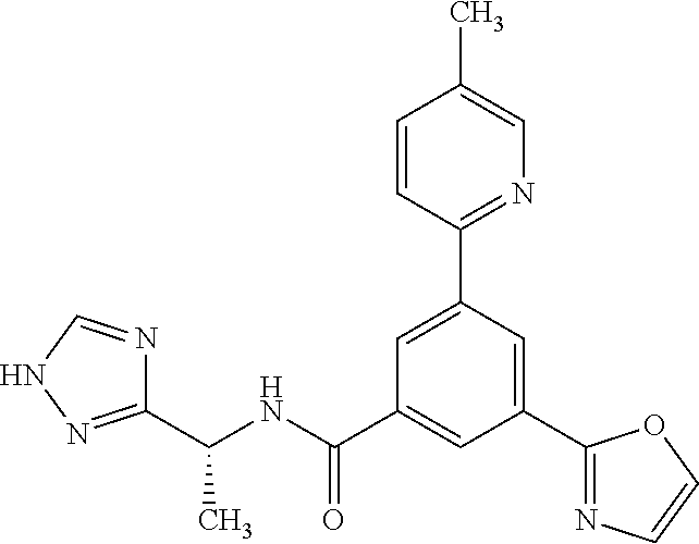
C(NC(C1=CC(C2=NC=CO2)=CC(C2=NC=C(C)C=C2)=C1)=O)(C1=NNC=N1)C
